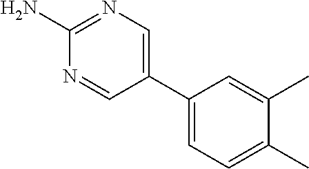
C1(C2=CC=C(C)C(C)=C2)=CN=C(N)N=C1
